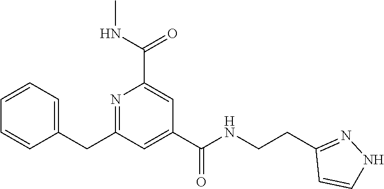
C1=CC=C(CC2=NC(C(NC)=O)=CC(C(NCCC3=NNC=C3)=O)=C2)C=C1
